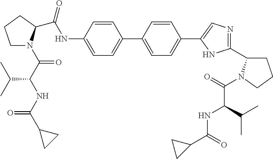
C(NC1=CC=C(C2=CC=C(C3=CN=C(C4N(C(C(C(C)C)NC(C5CC5)=O)=O)CCC4)N3)C=C2)C=C1)(=O)C1N(C(C(NC(C2CC2)=O)C(C)C)=O)CCC1
